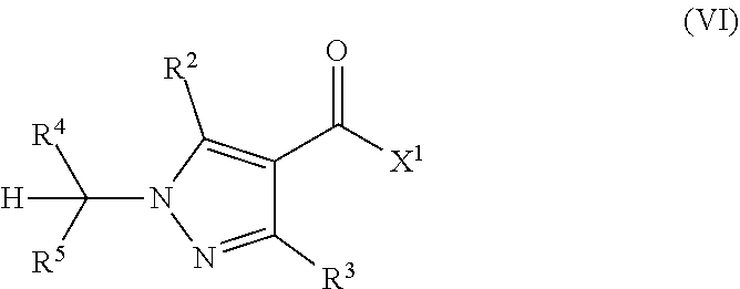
C(N1N=C([R3])C(C([X1])=O)=C1[R2])([R5])([R4])[H]
